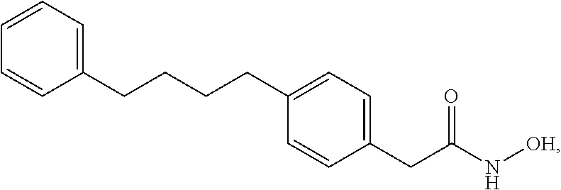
C(CCCC1=CC=C(CC(N[OH])=O)C=C1)C1=CC=CC=C1
